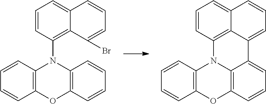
O1C2=C(N(C3=C4C(=CC=C3)C=CC=C4Br)C3=C1C=CC=C3)C=CC=C2.O1C2=C(N3C4=C1C=CC=C4C1=CC=CC4=CC=CC3=C41)C=CC=C2
